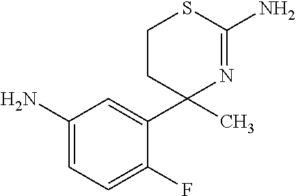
NC1=CC=C(F)C(C2(C)N=C(N)SCC2)=C1
